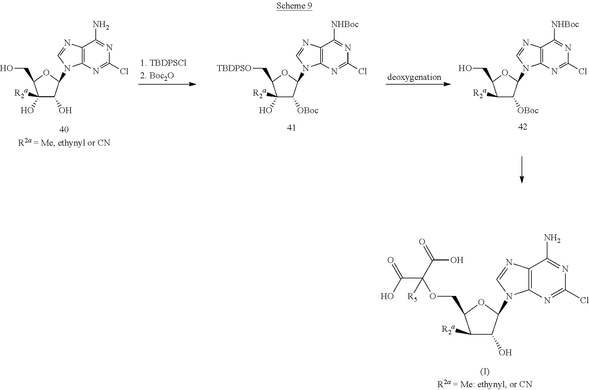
C12=C(N=C(Cl)N=C1N)N(C1OC(CO)C(O)([R2a])C1O)C=N2.C12=C(N=C(Cl)N=C1[NHBoc])N(C1OC(C[TBDPSO])C(O)([R2a])C1[OBoc])C=N2.C12=C(N=C(Cl)N=C1[NHBoc])N(C1OC(CO)C([R2a])C1[OBoc])C=N2.C12=C(N=C(Cl)N=C1N)N(C1OC(COC(C(O)=O)(C(O)=O)[R5])C([R2a])C1O)C=N2
